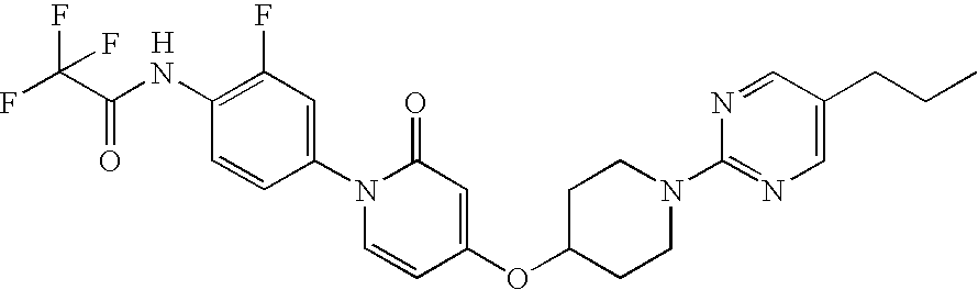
C1(N2C=CC(OC3CCN(C4=NC=C(CCC)C=N4)CC3)=CC2=O)=CC(F)=C(NC(C(F)(F)F)=O)C=C1.[H]
